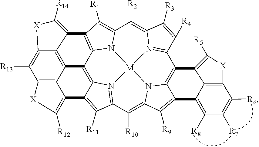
C12=C3N4=C5C([R10])=C6N7C8=C(C9=N%10C(=C([R2])C%11=C([R1])C(=C1N%11[M]%1074)C1=C([R14])[X]C4=C([R13])C7=C(C(=C([R12])[X]7)C3=C5[R11])C2=C14)C([R3])=C9[R4])C1=C([R5])[X]C2=C1C(=C([R8])C([R7])=C2[R6])C8=C6[R9]
